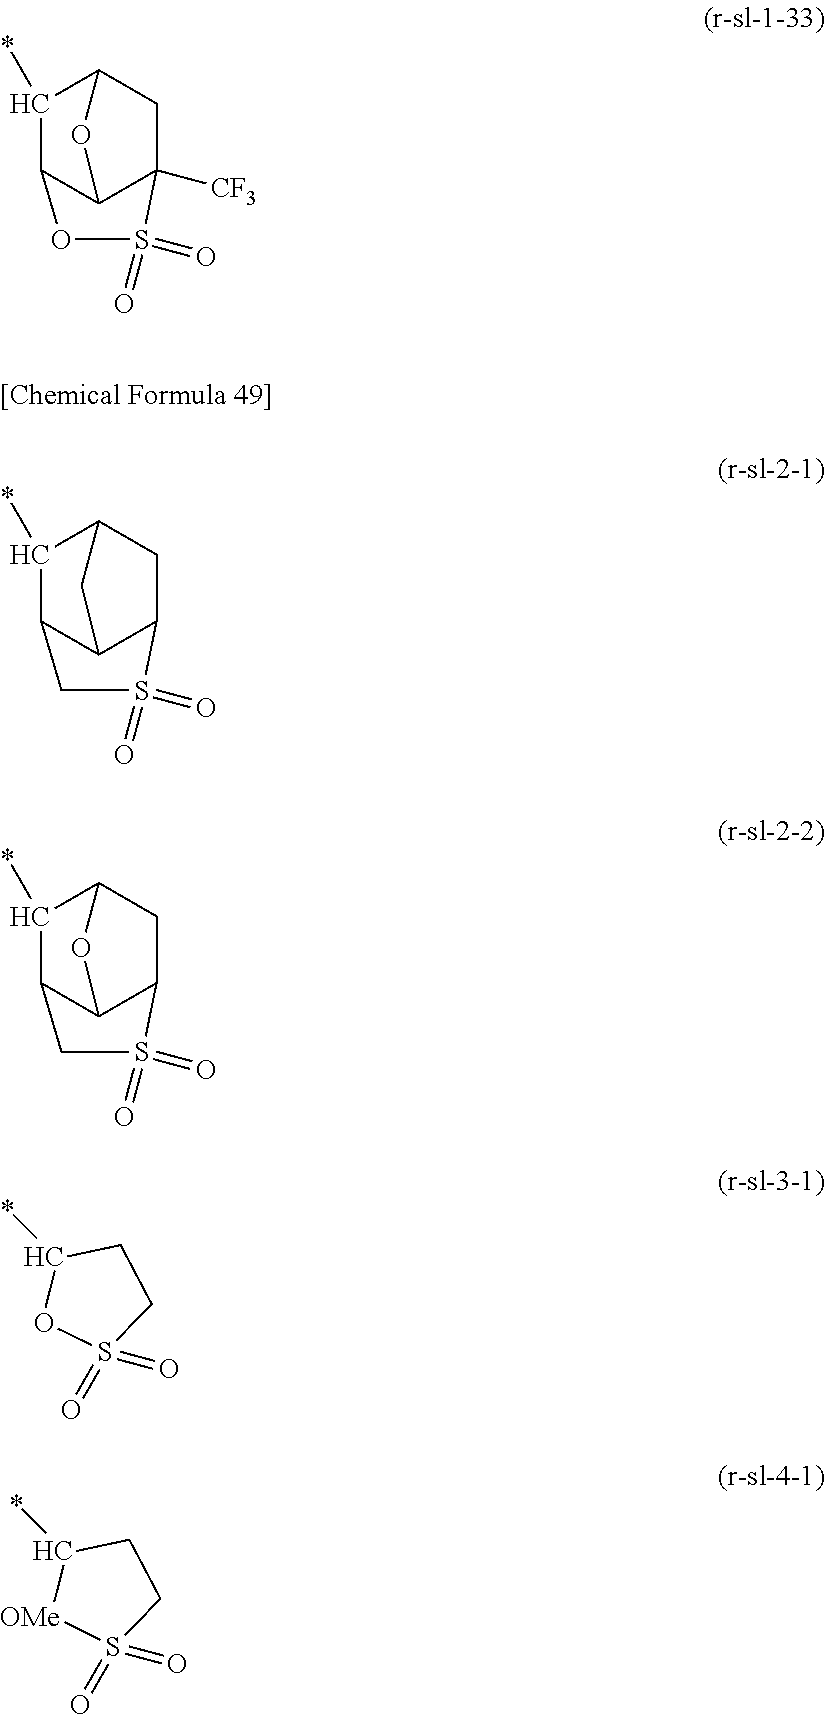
C1(*)C2C3C([CF3])(CC1O3)S(=O)(=O)O2.C1(*)C2C3C(CC1C3)S(=O)(=O)C2.C1(*)C2C3C(CC1O3)S(=O)(=O)C2.C1C(*)OS(=O)(=O)C1.C1C(*)[OMe]S(=O)(=O)C1
